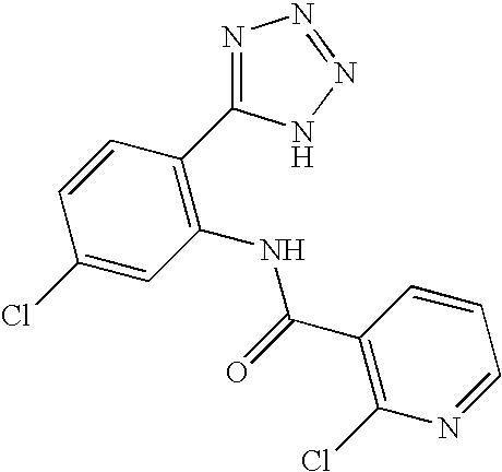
C1=CC(C2=NN=NN2)=C(NC(C2=C(Cl)N=CC=C2)=O)C=C1Cl
